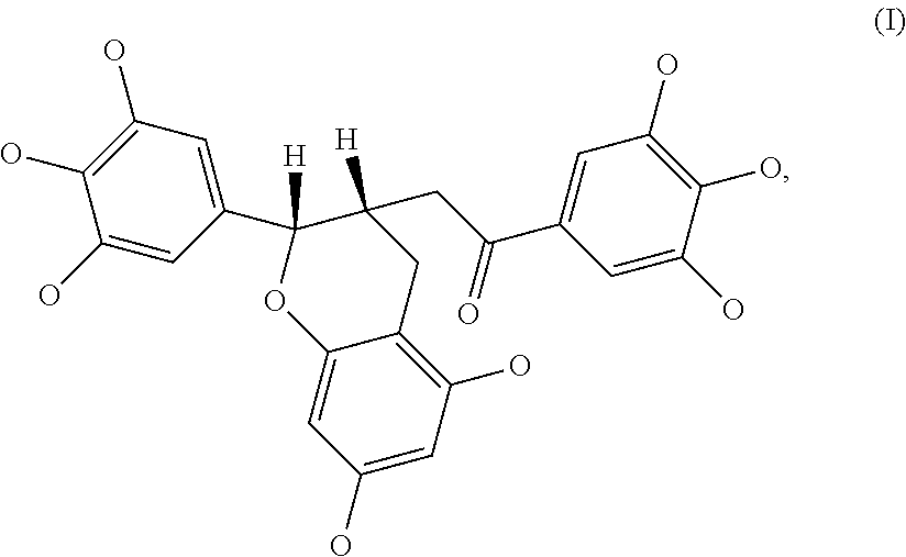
C1(O)=CC(O)=C2C(=C1)OC(C1=CC(O)=C(O)C(O)=C1)([H])C([H])(CC(C1=CC(O)=C(O)C(O)=C1)=O)C2
